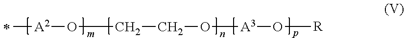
[A2](C)OCCO[A3]O[R]
